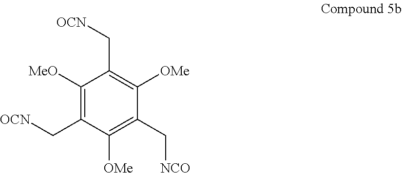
C1([MeO])=C(C[OCN])C([OMe])=C(C[NCO])C([OMe])=C1C[OCN]
